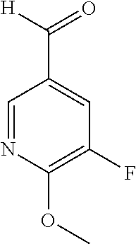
C1=NC(OC)=C(F)C=C1C([H])=O
